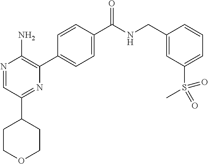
N1=CC(C2CCOCC2)=NC(C2=CC=C(C(NCC3=CC(S(C)(=O)=O)=CC=C3)=O)C=C2)=C1N
